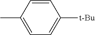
C1=C(C)C=CC([t-Bu])=C1
